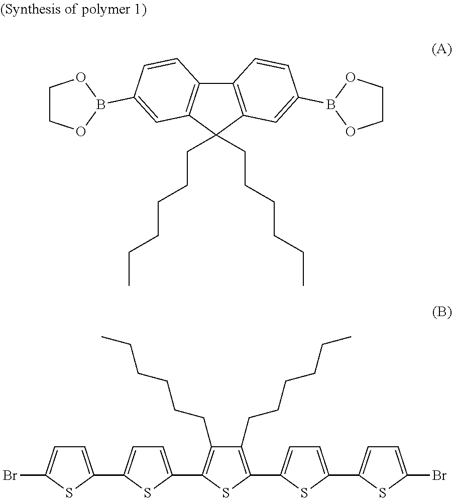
C12=C(C(CCCCCC)(CCCCCC)C3=C1C=CC(B1OCCO1)=C3)C=C(B1OCCO1)C=C2.C1=C(C2=CC=C(C3=C(CCCCCC)C(CCCCCC)=C(C4=CC=C(C5=CC=C(Br)S5)S4)S3)S2)SC(Br)=C1
